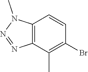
C12=C(C(C)=C(Br)C=C1)N=NN2C
